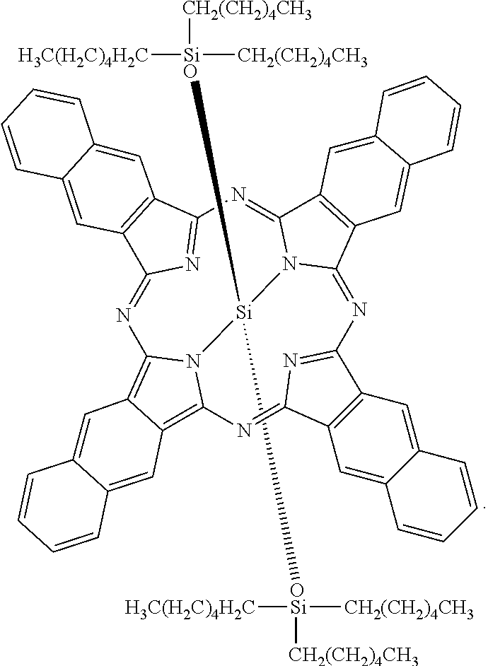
N1=C2N=C(N=C3N4C(=NC5=NC(=NC6=C7C(=C1N6[Si]4([OSi]([CH2(CH2)4CH3])([H3C(H2C)4H2C])[CH2(CH2)4CH3])[SiO]([CH2(CH2)4CH3])([H3C(H2C)4H2C])[CH2(CH2)4CH3])C=C1C(=C7)C=CC=C1)C1=C5C=C4C(=C1)C=CC=C4)C1=C3C=C3C(=C1)C=CC=C3)C1=C2C=C2C(=C1)C=CC=C2
